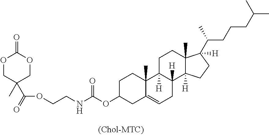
C1C(C)(C(OCCNC(OC2CC3=CCC4([H])C([H])(C3(C)CC2)CCC2(C)C4([H])CCC2(C(CCCC(C)C)C)[H])=O)=O)COC(=O)O1
